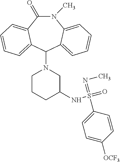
C1(=O)N(C)C2=CC=CC=C2C(N2CCCC(NS(=NC)(C3=CC=C([OCF3])C=C3)=O)C2)C2=CC=CC=C12
